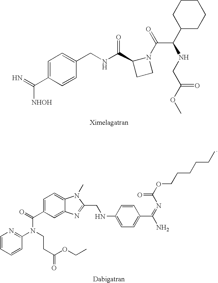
C1=C(C(=N)[NHOH])C=CC(CNC(C2CCN2C(=O)C(C2CCCCC2)NCC(OC)=O)=O)=C1.C1=CC=CC(N(CCC(=O)OCC)C(=O)C2=CC=C3C(=C2)N=C(CNC2=CC=C(C(=NC(OCCCCCC)=O)N)C=C2)N3C)=N1
